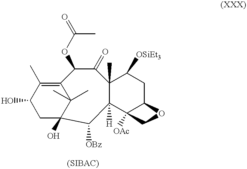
C1C2(O)C(C)(C)C(=C(C)C1O)C(OC(C)=O)C(=O)C1(C)C([H])(C3([OAc])C(CC1[OSiEt3])OC3)C2[OBz]
